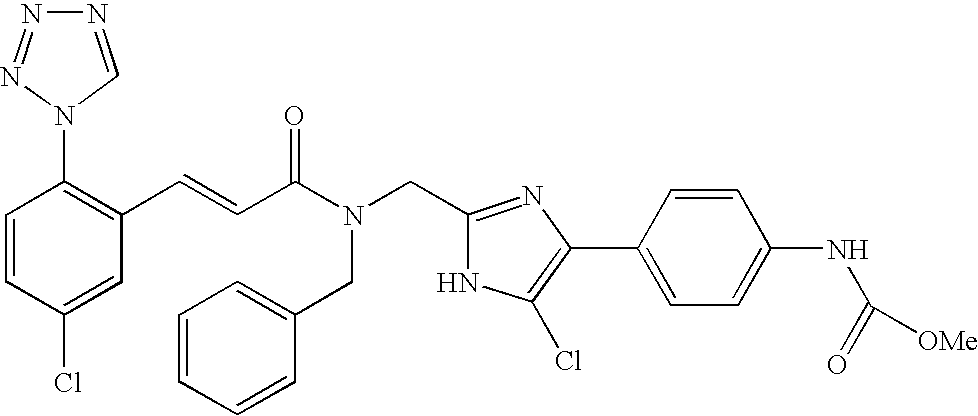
C1=CC(Cl)=CC(C=CC(N(CC2=NC(C3=CC=C(NC([OMe])=O)C=C3)=C(Cl)N2)CC2=CC=CC=C2)=O)=C1N1C=NN=N1
